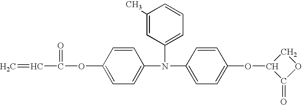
C1=C(OC(=O)C=C)C=CC(N(C2=CC=CC(C)=C2)C2=CC=C(OC3C(=O)OC3)C=C2)=C1
